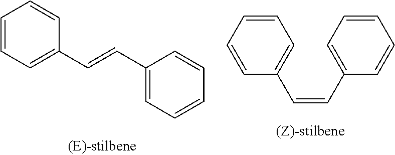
C1=CC=CC(C=CC2=CC=CC=C2)=C1.C1=CC=C(C=CC2=CC=CC=C2)C=C1
